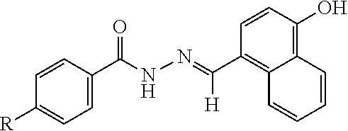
C12=C(O)C=CC(C(=NNC(C3=CC=C([R])C=C3)=O)[H])=C1C=CC=C2
